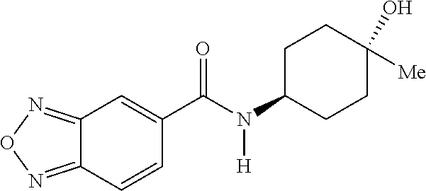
C12=NON=C1C=CC(C(N(C1CCC(O)([Me])CC1)[H])=O)=C2
